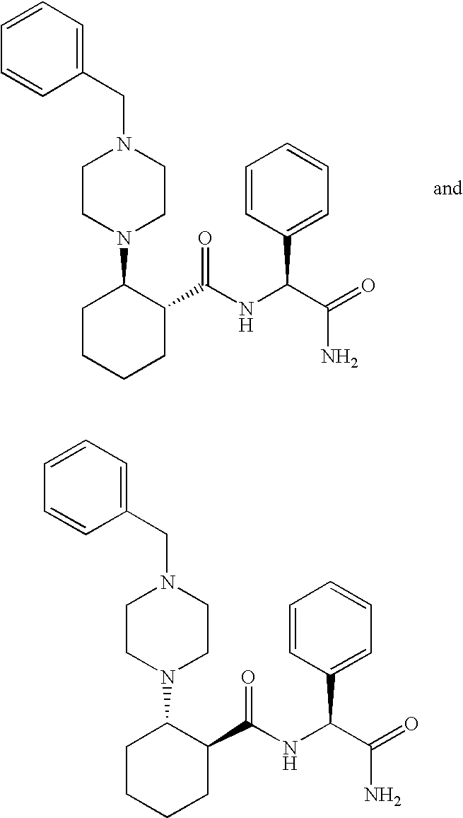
C1=CC=C(CN2CCN(C3CCCCC3C(NC(C(=O)N)C3=CC=CC=C3)=O)CC2)C=C1.C1=CC=C(CN2CCN(C3CCCCC3C(NC(C(=O)N)C3=CC=CC=C3)=O)CC2)C=C1
